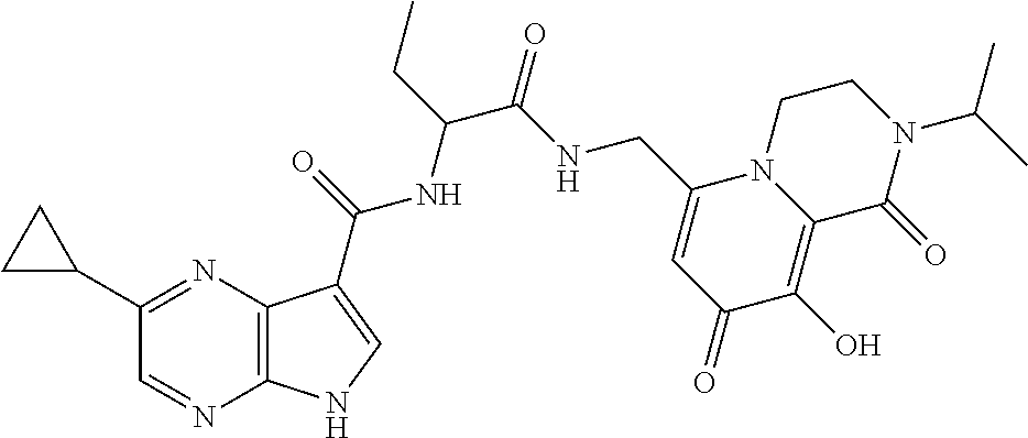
N12C(=C(O)C(=O)C=C1CNC(C(NC(=O)C1=CNC3=C1N=C(C1CC1)C=N3)CC)=O)C(=O)N(C(C)C)CC2
